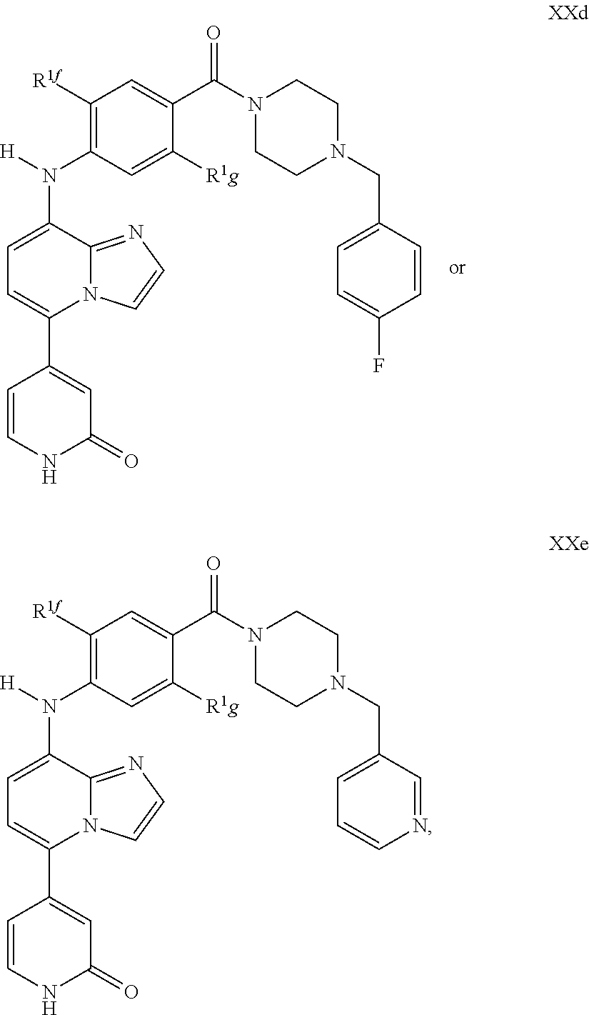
C1=CC(C2=CC=C(N([H])C3=C([R1f])C=C(C(N4CCN(CC5=CC=CN=C5)CC4)=O)C([R1g])=C3)C3=NC=CN23)=CC(=O)N1.C1=CC(C2=CC=C(N([H])C3=C([R1f])C=C(C(N4CCN(CC5=CC=C(F)C=C5)CC4)=O)C([R1g])=C3)C3=NC=CN23)=CC(=O)N1
